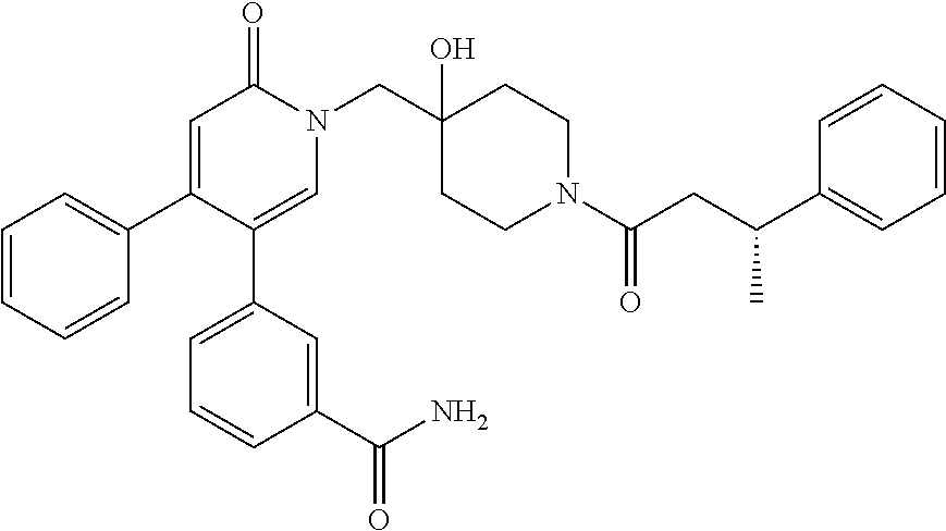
C1=CC=CC(C2=CC(=O)N(CC3(O)CCN(C(CC(C4=CC=CC=C4)C)=O)CC3)C=C2C2=CC=CC(C(N)=O)=C2)=C1
